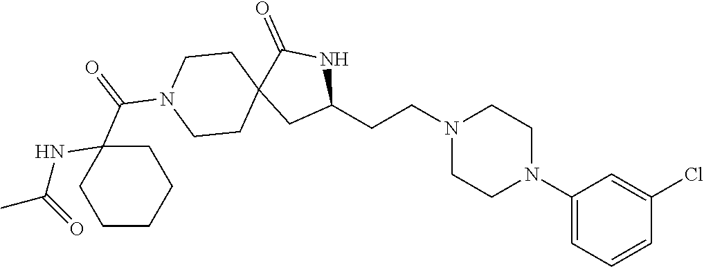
C1(N2CCN(CCC3NC(=O)C4(C3)CCN(C(=O)C3(NC(C)=O)CCCCC3)CC4)CC2)=CC=CC(Cl)=C1
